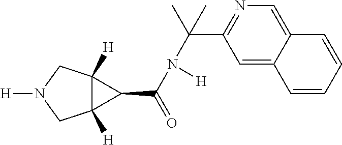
C12([H])C([H])(CN([H])C1)C2C(=O)N([H])C(C)(C1=NC=C2C(=C1)C=CC=C2)C
